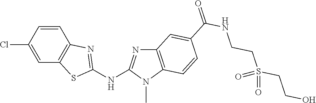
C1(Cl)=CC2=C(C=C1)N=C(NC1=NC3=C(N1C)C=CC(C(NCCS(CCO)(=O)=O)=O)=C3)S2
